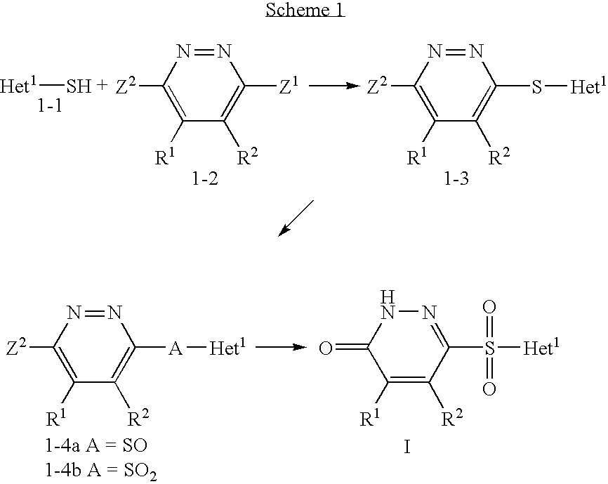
[Het1]S.C1([Z2])=C([R1])C([R2])=C([Z1])N=N1.C1([Z2])=C([R1])C([R2])=C(S[Het1])N=N1.C1([Z2])=C([R1])C([R2])=C([A][Het1])N=N1.C1(=O)C([R1])=C([R2])C(S([Het1])(=O)=O)=NN1.I
